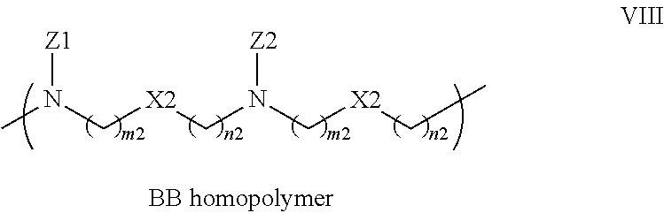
C([X2]CN(C[X2]CC)[Z2])N(C)[Z1]
